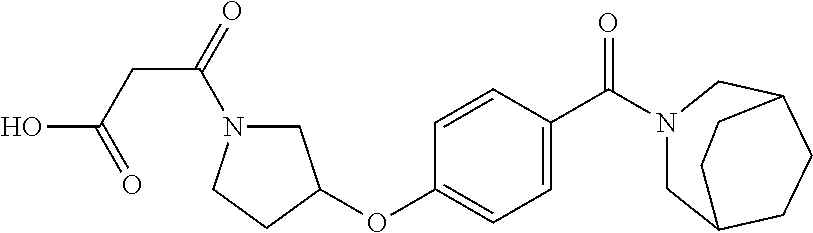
C1=CC(C(=O)N2CC3CCC(C2)CC3)=CC=C1OC1CN(C(CC(=O)O)=O)CC1
